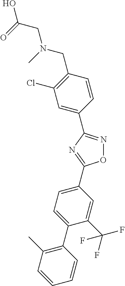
O1N=C(C2=CC(Cl)=C(CN(C)CC(=O)O)C=C2)N=C1C1=CC=C(C2=C(C)C=CC=C2)C(C(F)(F)F)=C1
